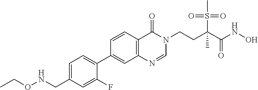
C1=NC2=C(C=CC(C3=CC=C(CNOCC)C=C3F)=C2)C(=O)N1CCC(S(=O)(=O)C)(C(NO)=O)C
